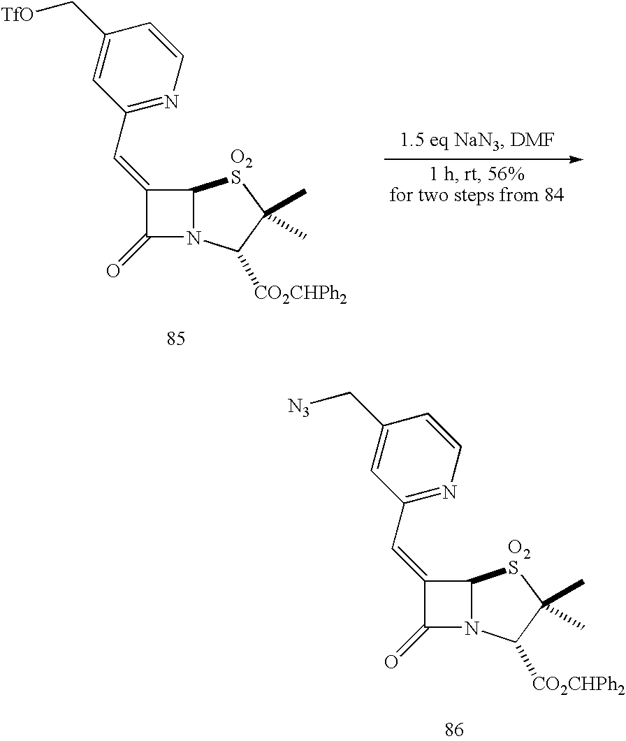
C1(C=C2C(=O)N3C2[O2S]C(C)(C)C3[CO2CHPh2])=NC=CC(C[N3])=C1.C1(C=C2C(=O)N3C2[O2S]C(C)(C)C3[CO2CHPh2])=NC=CC(C[TfO])=C1
